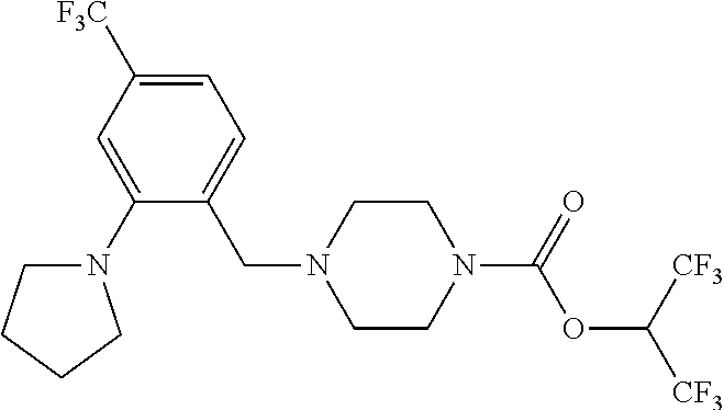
C1CN(C(=O)OC([CF3])[CF3])CCN1CC1=CC=C([F3C])C=C1N1CCCC1
